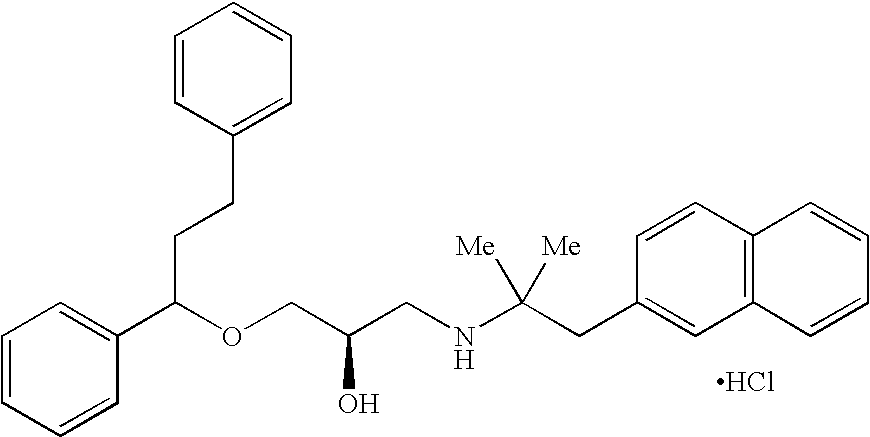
C1=CC=CC(C(OCC(CNC(CC2=CC3=C(C=C2)C=CC=C3)([Me])[Me])O)CCC2=CC=CC=C2)=C1.Cl
